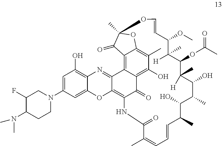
C1(F)C(N(C)C)CCN(C2=CC(O)=C3C(=C2)OC2=C4C(=O)C5=C(O)C(C)=C6C(=C5C2=N3)C(=O)C(C)(O6)OC=CC(OC)C([H])(C)C(OC(=O)C)C(C)([H])C(O)C(C)C(O)C(C)C=CC=C(C)C(=O)N4)C1
